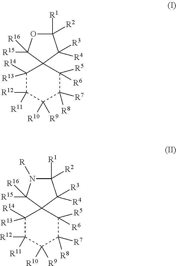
C1([R1])([R2])OC([R16])([R15])C2(C1([R3])[R4])C([R13])([R14])C([R12])([R11])C([R10])([R9])C([R8])([R7])C2([R5])[R6].C1([R1])([R2])N([R])C([R16])([R15])C2(C1([R3])[R4])C([R13])([R14])C([R12])([R11])C([R10])([R9])C([R8])([R7])C2([R5])[R6]
